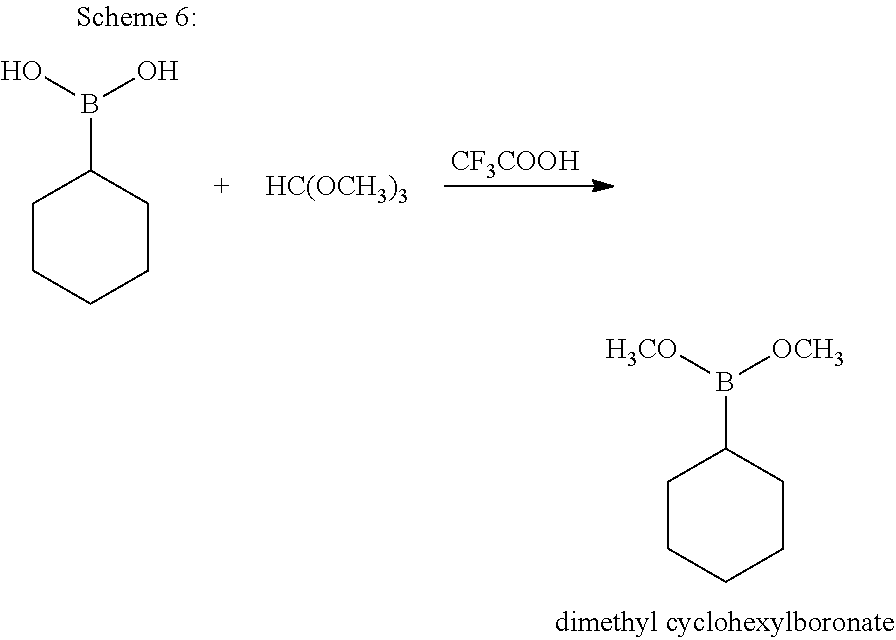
C1CCCCC1B([H3CO])[OCH3].[CF3COOH].C1CCCCC1B(O)O.[HC(OCH3)3]
